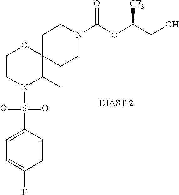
C12(CCN(C(OC(CO)[CF3])=O)CC1)OCCN(S(=O)(=O)C1=CC=C(F)C=C1)C2C.[DIAST-2]
